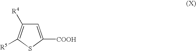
C1=C([COOH])SC([R5])=C1[R4]
